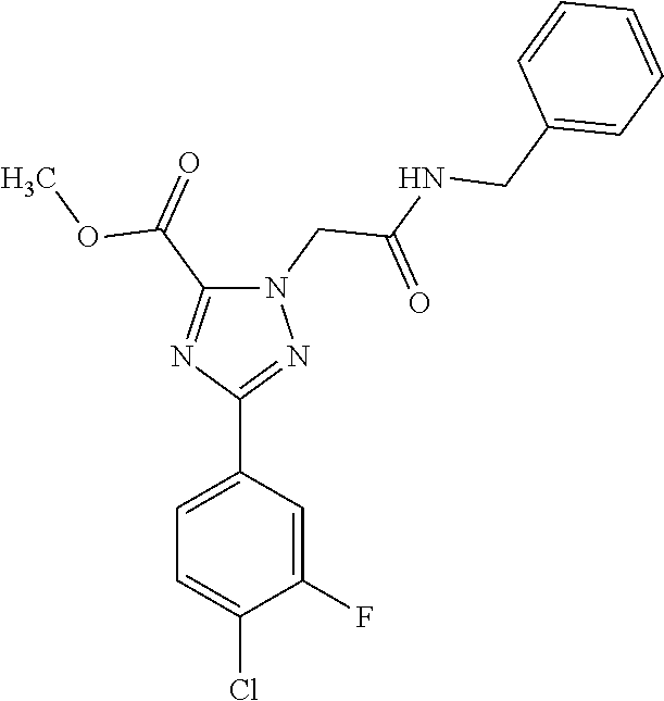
N1(CC(NCC2=CC=CC=C2)=O)C(C(=O)OC)=NC(C2=CC=C(Cl)C(F)=C2)=N1
